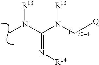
CN([R13])C(N(C[Q])[R13])=N[R14]
